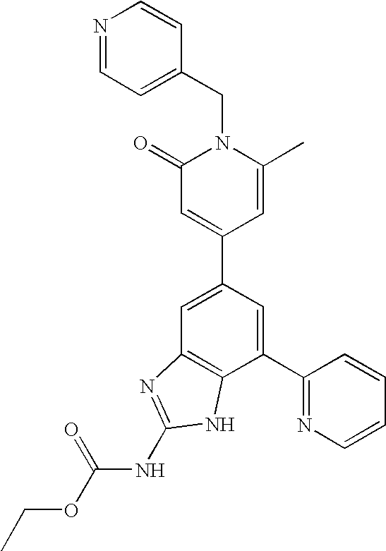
C1=C(C2=CC(=O)N(CC3=CC=NC=C3)C(C)=C2)C=C(C2=NC=CC=C2)C2=C1N=C(NC(OCC)=O)N2
